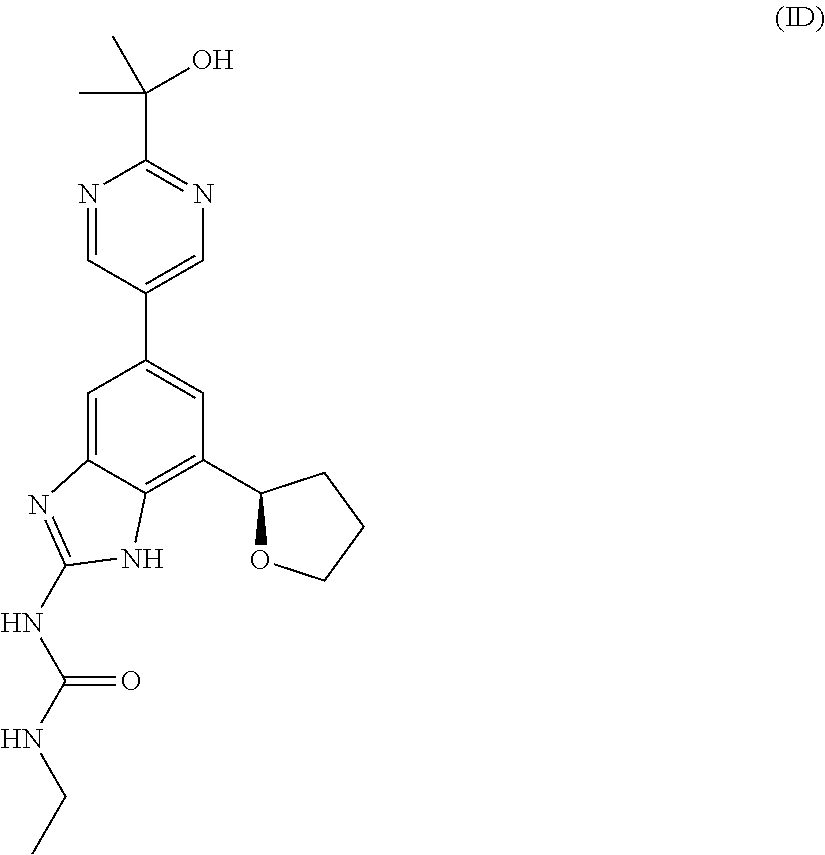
N1=CC(C2=CC(C3OCCC3)=C3C(=C2)N=C(NC(NCC)=O)N3)=CN=C1C(O)(C)C
